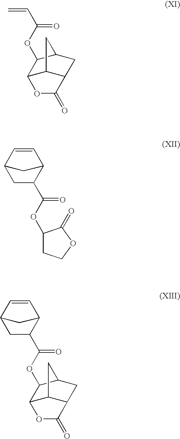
C(C(=O)OC1C2C3C(CC1C3)C(=O)O2)=C.C1=CC2CC(C(OC3CCOC3=O)=O)C1C2.C1(C(=O)OC2C3C4C(CC2C4)C(=O)O3)CC2C=CC1C2
